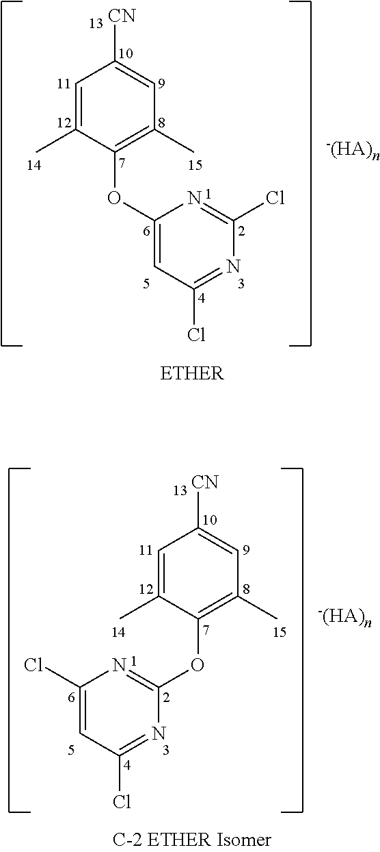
C1=C(C)C(OC2=CC(Cl)=NC(Cl)=N2)=C(C)C=C1[CN].C1=C([CN])C=C(C)C(OC2=NC(Cl)=CC(Cl)=N2)=C1C
